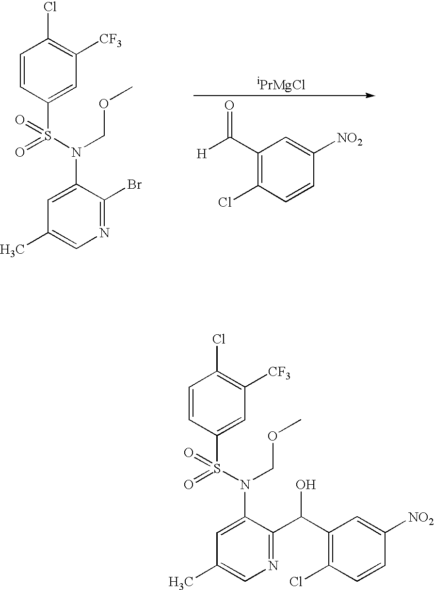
C1(C)=CN=C(Br)C(N(S(C2=CC([CF3])=C(Cl)C=C2)(=O)=O)COC)=C1.C1(C([H])=O)=C(Cl)C=CC([NO2])=C1.C1(C)=CN=C(C(C2=C(Cl)C=CC([NO2])=C2)O)C(N(S(C2=CC([CF3])=C(Cl)C=C2)(=O)=O)COC)=C1
